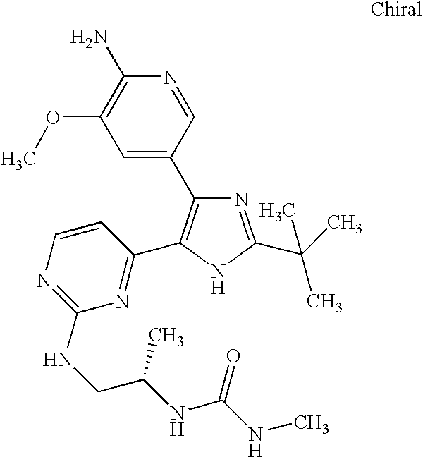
C1=C(C2=C(C3=NC(NCC(NC(NC)=O)C)=NC=C3)NC(C(C)(C)C)=N2)C=NC(N)=C1OC
